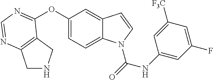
O(C1=CC=C2C(=C1)C=CN2C(=O)NC1=CC(F)=CC([F3C])=C1)C1=NC=NC2=C1CNC2
